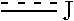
[J]c
